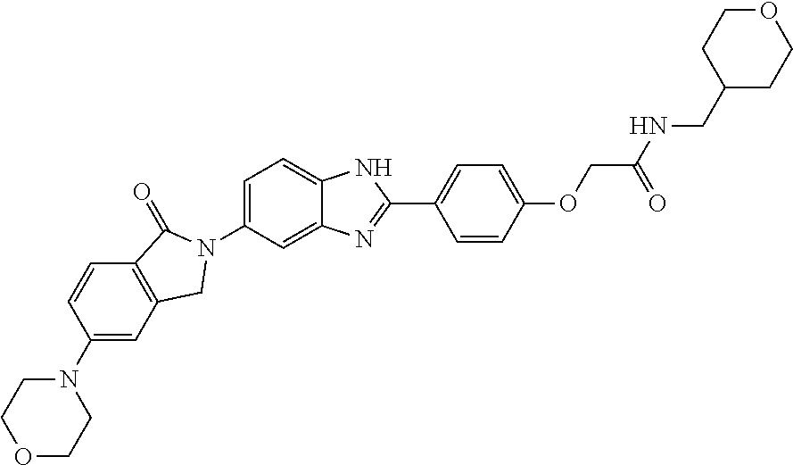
C1(N2CCOCC2)=CC2=C(C=C1)C(=O)N(C1=CC=C3C(=C1)N=C(C1=CC=C(OCC(=O)NCC4CCOCC4)C=C1)N3)C2
